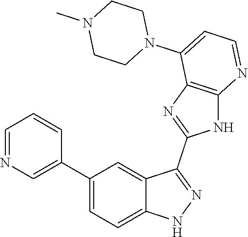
C1=NC=C(C2=CC=C3C(=C2)C(C2=NC4=C(N2)N=CC=C4N2CCN(C)CC2)=NN3)C=C1
